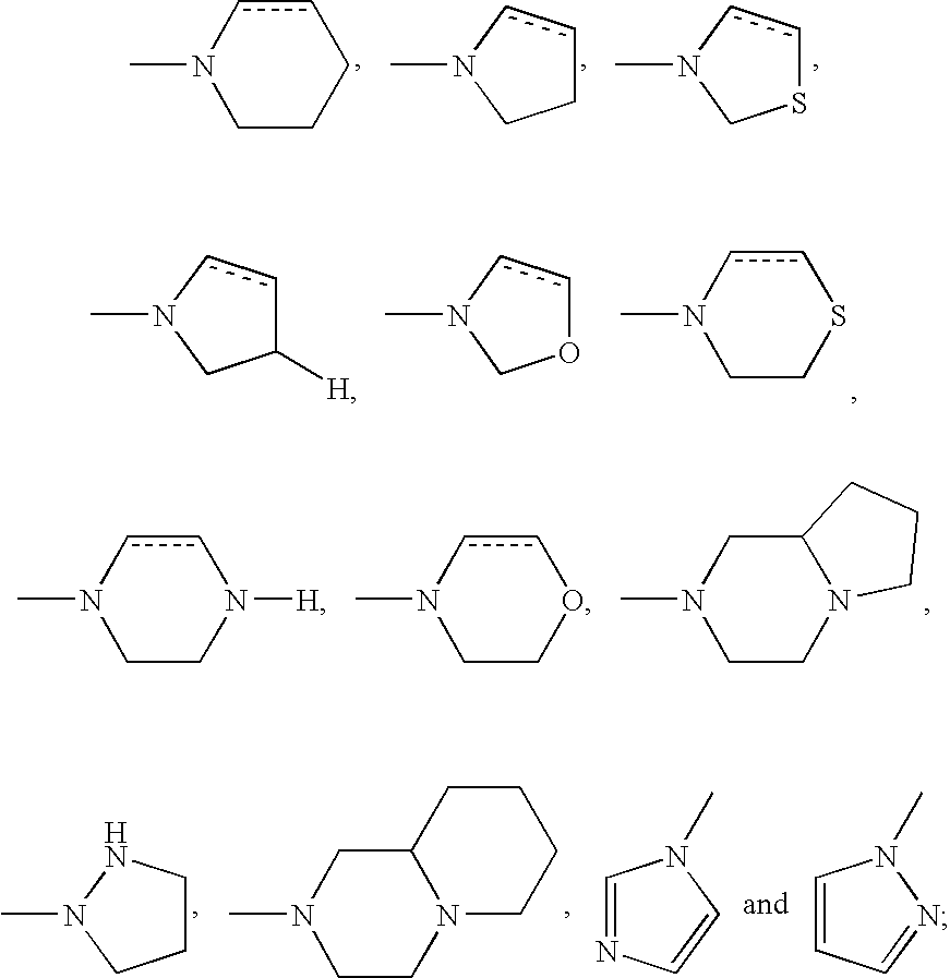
C1CCccN1C.C1ccN(C)C1.S1ccN(C)C1.C1([H])ccN(C)C1.O1ccN(C)C1.N1(C)CCScc1.N1(C)CCN([H])cc1.N1(C)CCOcc1.N1(C)CCN2C(C1)CCC2.CN1CCCN1.CN1CCN2C(C1)CCCC2.N1=CN(C)C=C1.C1=CN(C)N=C1
